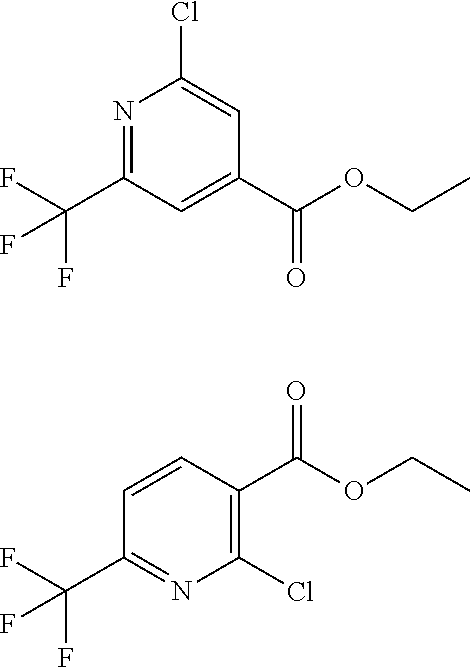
N1=C(C(F)(F)F)C=C(C(OCC)=O)C=C1Cl.C1=CC(C(OCC)=O)=C(Cl)N=C1C(F)(F)F
